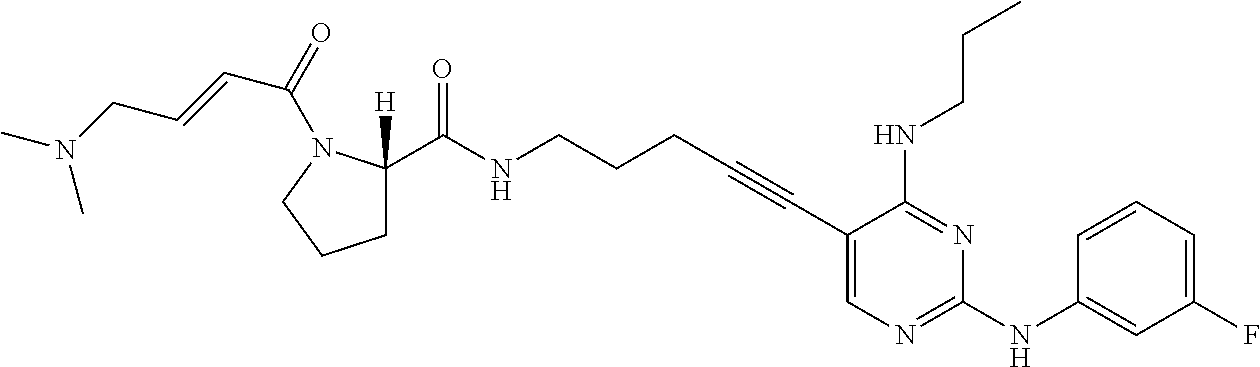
C1(C#CCCCNC(=O)C2([H])CCCN2C(C=CCN(C)C)=O)=CN=C(NC2=CC(F)=CC=C2)N=C1NCCC
